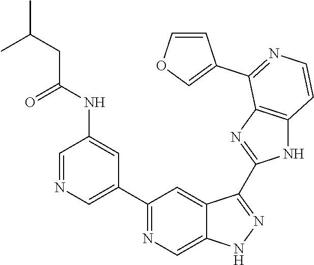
C1=NC=C(C2=NC=C3C(=C2)C(C2=NC4=C(N2)C=CN=C4C2=COC=C2)=NN3)C=C1NC(CC(C)C)=O
